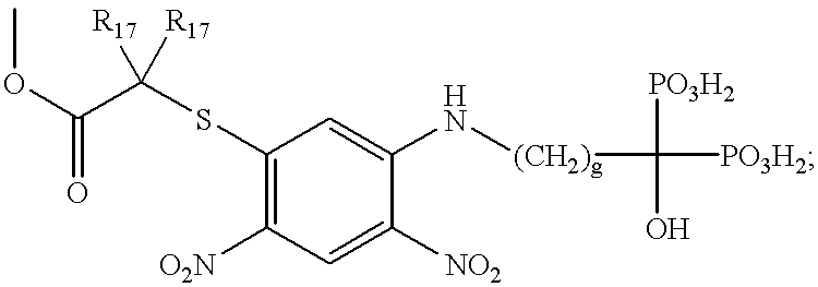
COC(=O)C(SC1=C([O2N])C=C([NO2])C(N[(CH2)g]C([PO3H2])(O)[PO3H2])=C1)([R17])[R17]
